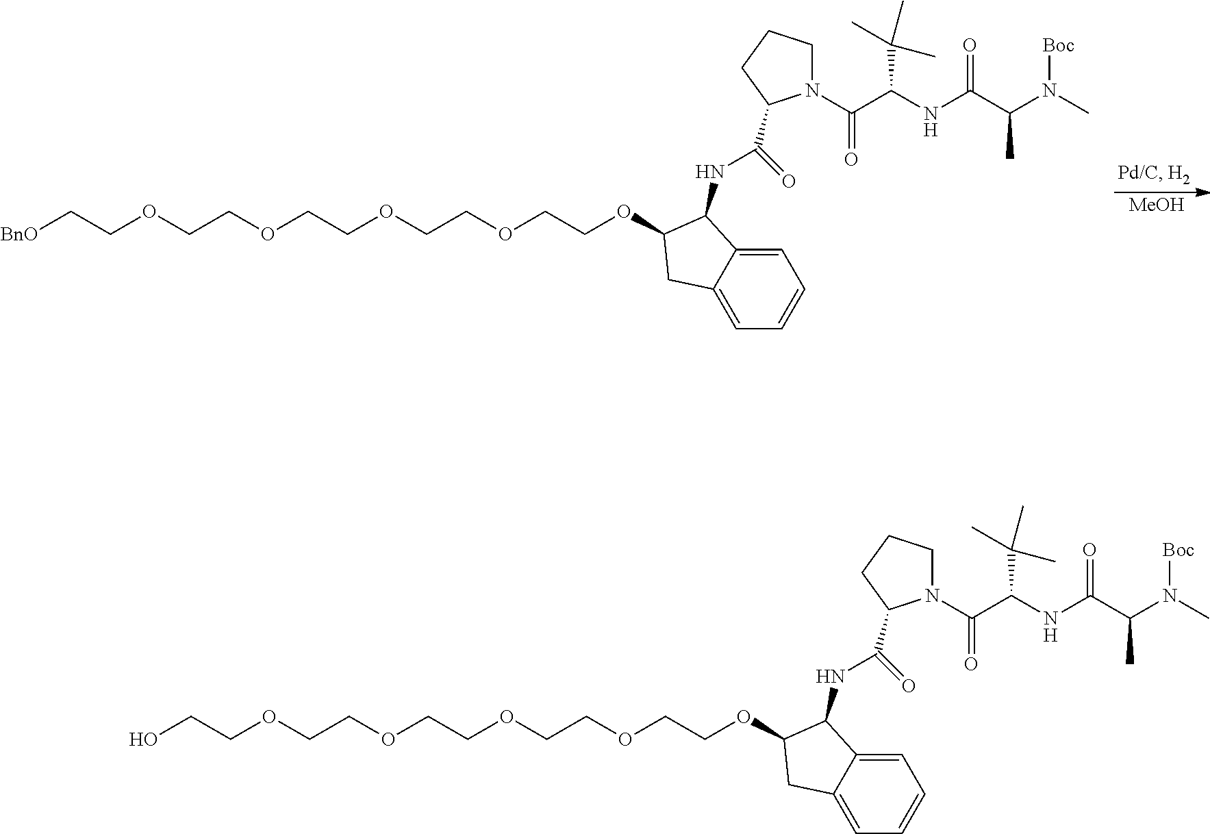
[MeOH].[BnO]CCOCCOCCOCCOCCOC1C(NC(=O)C2N(C(C(NC(C(N(C)[Boc])C)=O)C(C)(C)C)=O)CCC2)C2=CC=CC=C2C1.OCCOCCOCCOCCOCCOC1C(NC(=O)C2N(C(C(NC(C(N(C)[Boc])C)=O)C(C)(C)C)=O)CCC2)C2=CC=CC=C2C1
